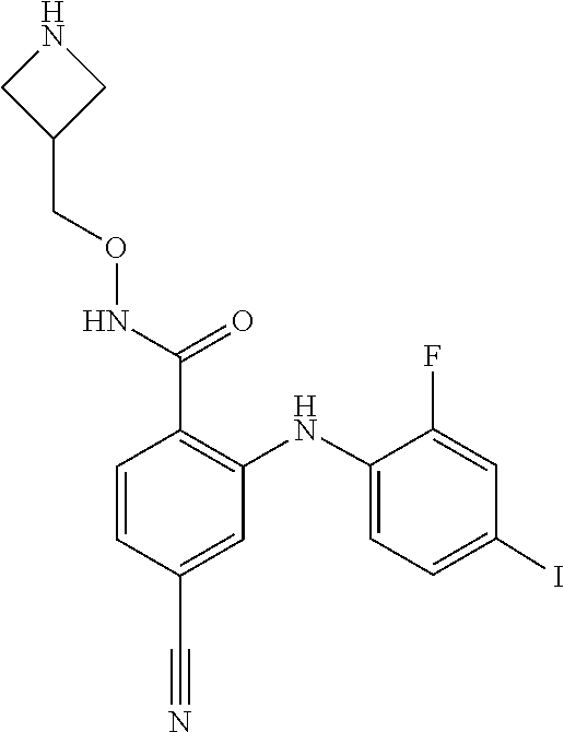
C1=C(NC2=C(C(NOCC3CNC3)=O)C=CC(C#N)=C2)C(F)=CC(I)=C1
